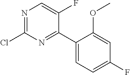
N1=C(Cl)N=C(C2=CC=C(F)C=C2OC)C(F)=C1
